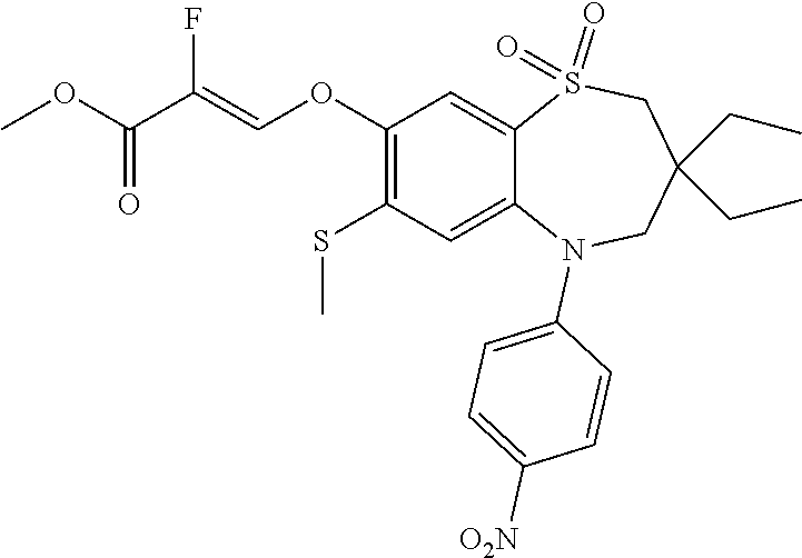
C1([O2N])=CC=C(N2C3=CC(SC)=C(OC=C(C(=O)OC)F)C=C3S(=O)(=O)CC(CC)(CC)C2)C=C1
